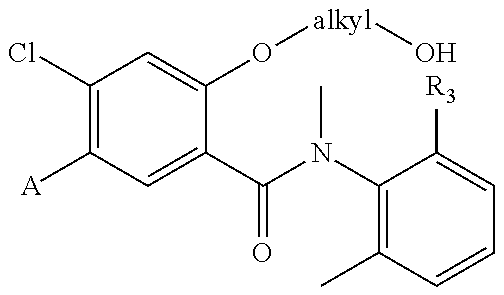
C1(Cl)=C([A])C=C(C(N(C2=C(C)C=CC=C2[R3])C)=O)C(O[alkyl]O)=C1
